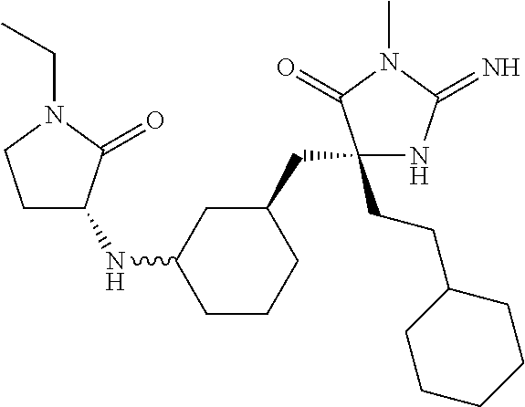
C1(CC2CC(NC3CCN(CC)C3=O)CCC2)(CCC2CCCCC2)NC(=N)N(C)C1=O
